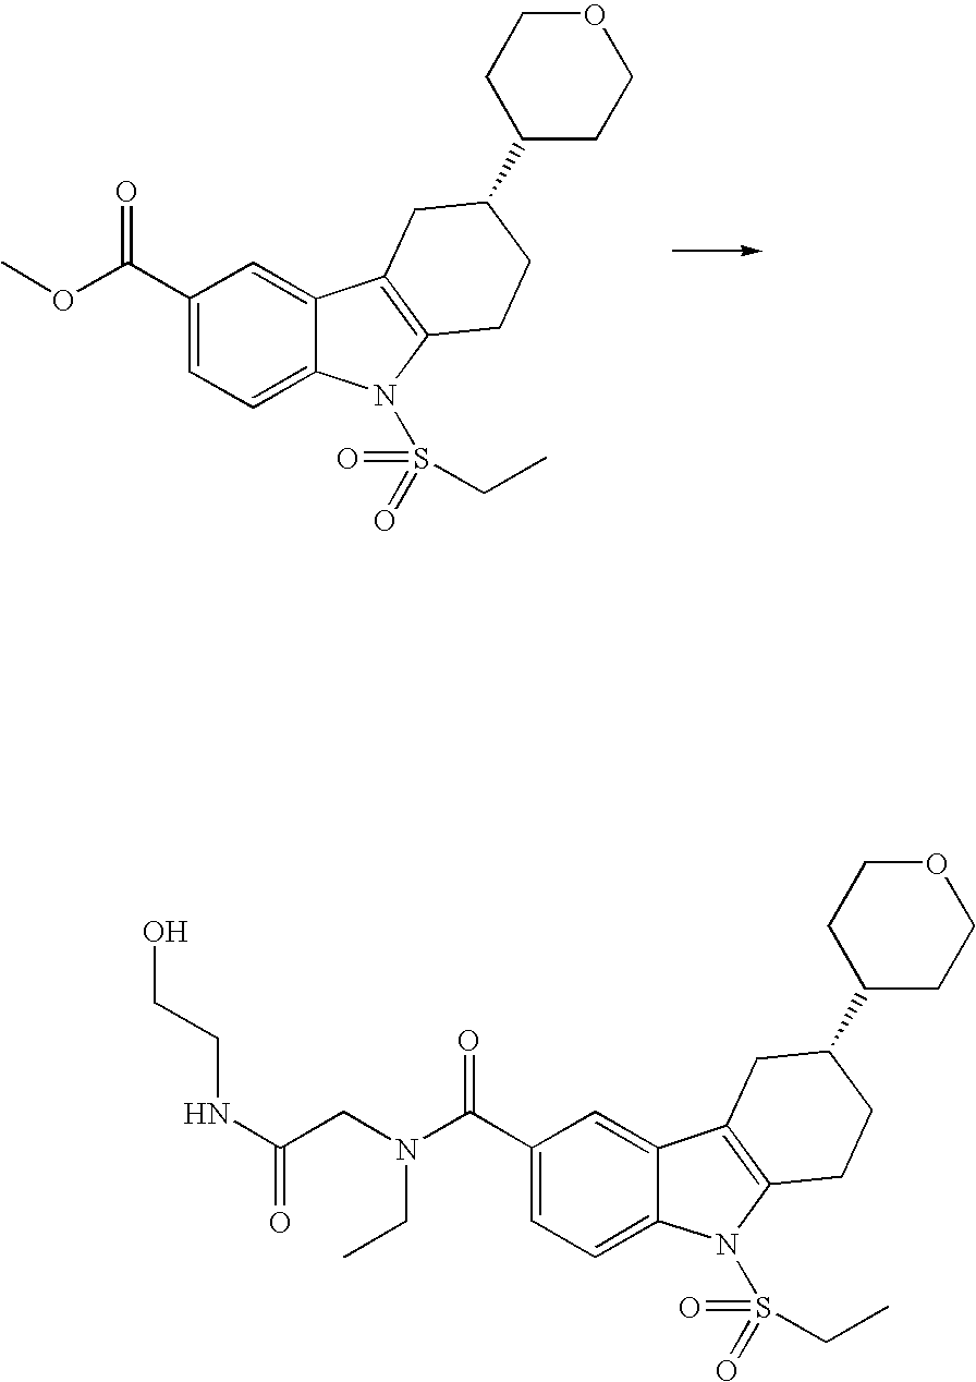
C1(C(=O)OC)=CC=C2C(=C1)C1=C(N2S(=O)(=O)CC)CCC(C2CCOCC2)C1.C1(C(=O)N(CC(NCCO)=O)CC)=CC=C2C(=C1)C1=C(N2S(=O)(=O)CC)CCC(C2CCOCC2)C1
